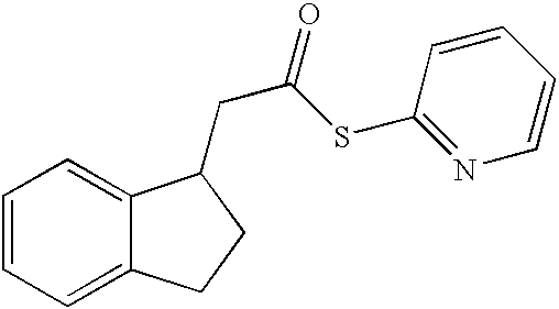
C1=CC=C2C(=C1)C(CC(SC1=NC=CC=C1)=O)CC2
